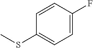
C1=C(F)C=CC(SC)=C1
